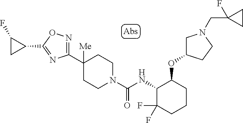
C1(C2([Me])CCN(C(NC3C(F)(F)CCCC3OC3CN(CC4(F)CC4)CC3)=O)CC2)=NOC(C2CC2F)=N1
